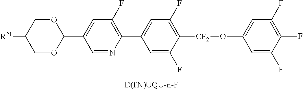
C1(C2OCC([R21])CO2)=CC(F)=C(C2=CC(F)=C([CF2]OC3=CC(F)=C(F)C(F)=C3)C(F)=C2)N=C1
